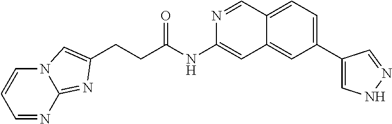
C(C(=O)NC1=CC2=CC(C3=CNN=C3)=CC=C2C=N1)CC1=CN2C(=N1)N=CC=C2
